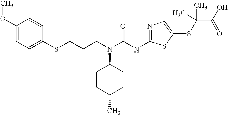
C(N(C(NC1=NC=C(SC(C(O)=O)(C)C)S1)=O)C1CCC(C)CC1)CCSC1=CC=C(OC)C=C1
